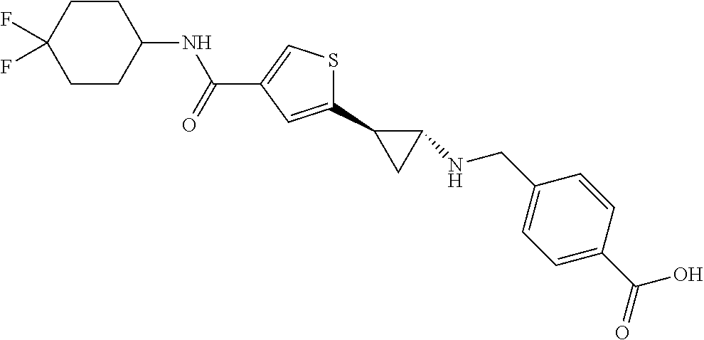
N(C(C1=CSC(C2CC2NCC2=CC=C(C(O)=O)C=C2)=C1)=O)C1CCC(F)(F)CC1
